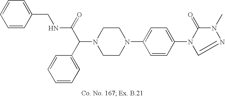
N1(C(C2=CC=CC=C2)C(=O)NCC2=CC=CC=C2)CCN(C2=CC=C(N3C(=O)N(C)N=C3)C=C2)CC1
